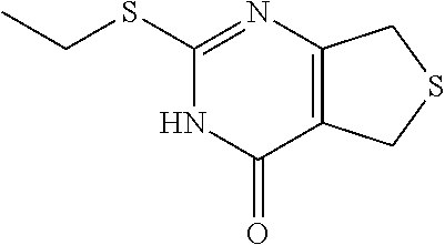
C1(SCC)=NC2=C(C(=O)N1)CSC2
